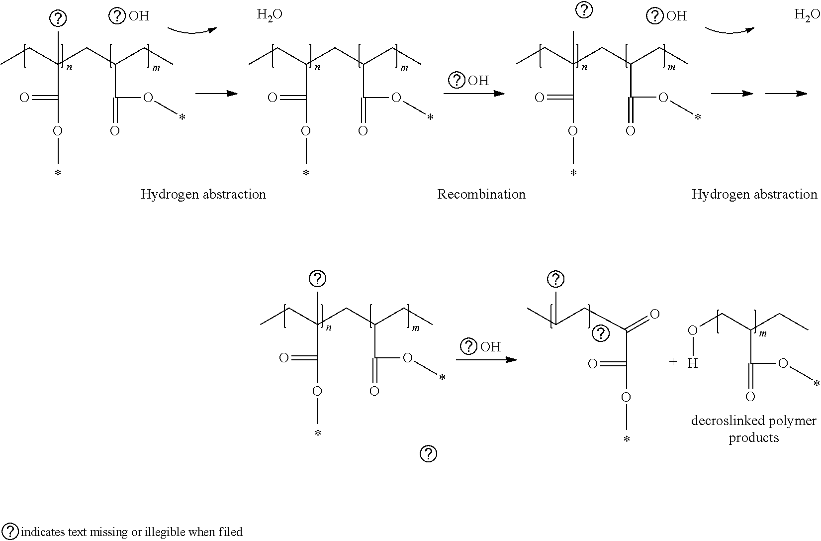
CCC(CC(CC)C(OC)=O)(C)C(OC)=O.CCC(CC(CC)C(OC)=O)C(OC)=O.O.CCC(CC(CC)C(OC)=O)(C(OC)=O)C.O.O.O.O.CCC(CC(CC)C(OC)=O)(C)C(OC)=O.O.CC(CC(=O)C(OC)=O)C.O(CC(CC)C(=O)OC)[H]
